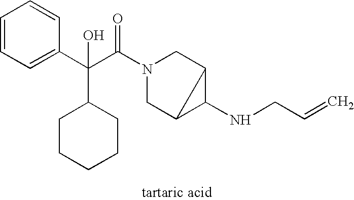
C1=CC=C(C(C(N2CC3C(NCC=C)C3C2)=O)(C2CCCCC2)O)C=C1
